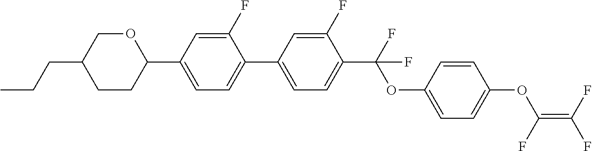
O(C(C1=CC=C(C2=CC=C(C3OCC(CCC)CC3)C=C2F)C=C1F)(F)F)C1=CC=C(OC(=C(F)F)F)C=C1
